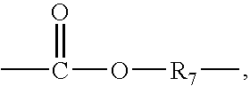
CC(=O)O[R7]C
